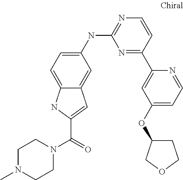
C1(NC2=NC=CC(C3=CC(OC4CCOC4)=CC=N3)=N2)=CC=C2C(=C1)C=C(C(N1CCN(C)CC1)=O)N2
